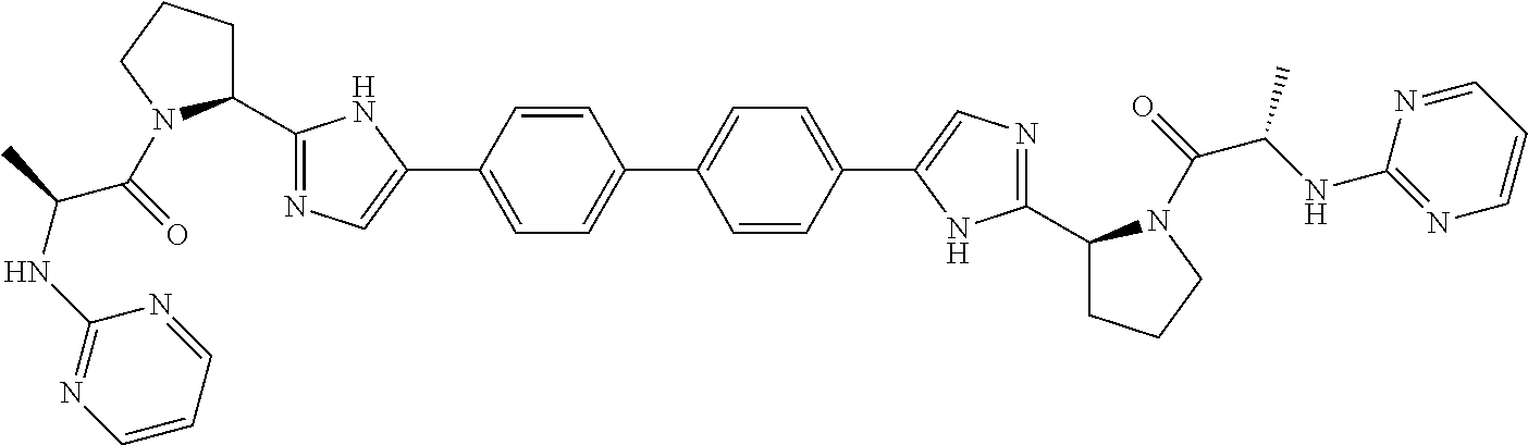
C1(C2CCCN2C(=O)C(C)NC2=NC=CC=N2)=NC=C(C2=CC=C(C3=CC=C(C4=CN=C(C5CCCN5C(=O)C(NC5=NC=CC=N5)C)N4)C=C3)C=C2)N1
